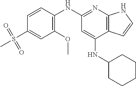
C1(S(=O)(=O)C)=CC(OC)=C(NC2=NC3=C(C(NC4CCCCC4)=C2)C=CN3)C=C1
